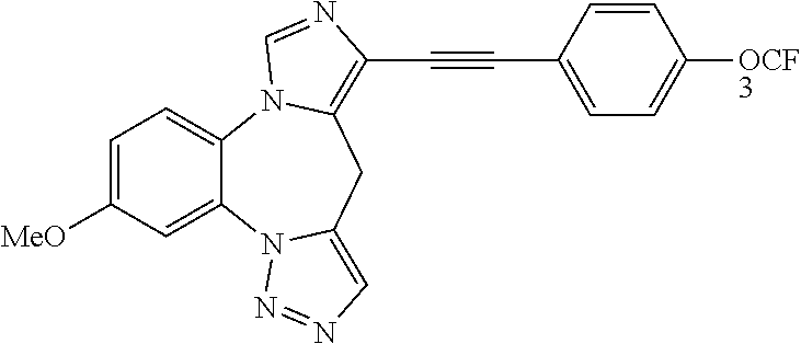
C1=C([MeO])C=C2C(=C1)N1C(=C(C#CC3=CC=C([OCF3])C=C3)N=C1)CC1=CN=NN21
